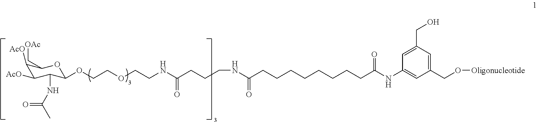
C1([AcO])C([AcO])C(NC(C)=O)C(OCCOCCNC(=O)CCCNC(CCCCCCCCC(NC2=CC(CO[Oligonucleotide])=CC(CO)=C2)=O)=O)OC1C[OAc]
